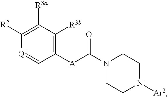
[Q1]1=CC([A]C(N2CCN([Ar2])CC2)=O)=C([R3b])C([R3a])=C1[R2]
